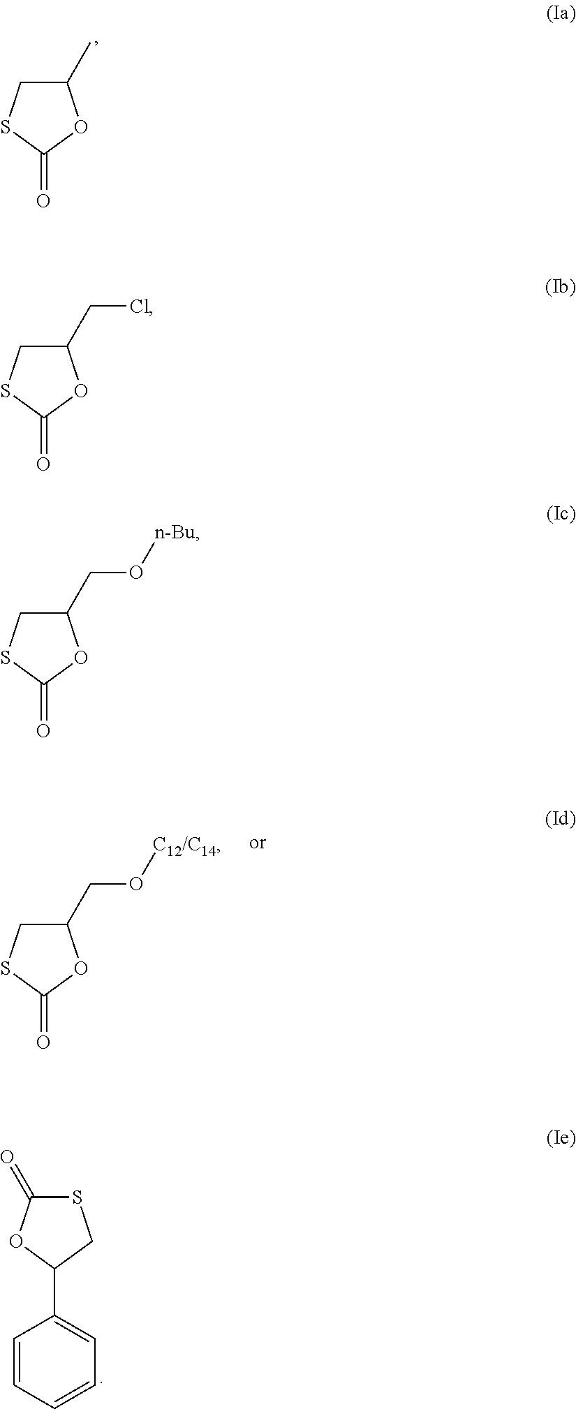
C1C(C)OC(=O)S1.C1C(CO[C12/C14])OC(=O)S1.C1(=O)SCC(C2=CC=CC=C2)O1.C1C(CCl)OC(=O)S1.C1C(CO[n-Bu])OC(=O)S1
